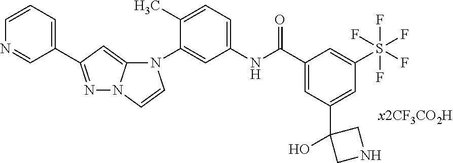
N1=C(C2=CC=CN=C2)C=C2N1C=CN2C1=CC(NC(C2=CC(C3(O)CNC3)=CC(S(F)(F)(F)(F)F)=C2)=O)=CC=C1C
